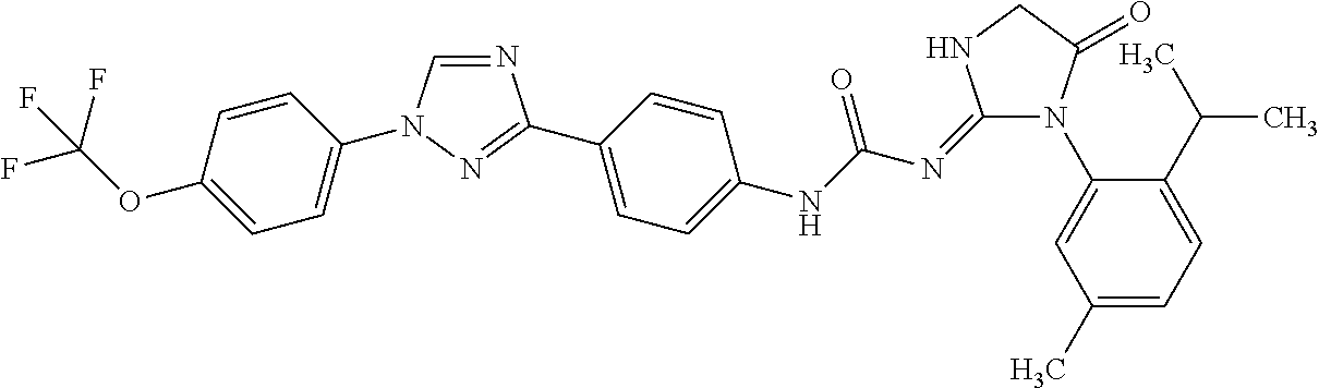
C1=CC(OC(F)(F)F)=CC=C1N1C=NC(C2=CC=C(NC(N=C3N(C4=CC(C)=CC=C4C(C)C)C(=O)CN3)=O)C=C2)=N1
